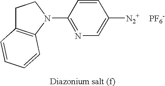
C1C2=C(N(C3=NC=C([N2+])C=C3)C1)C=CC=C2.[PF6-]
